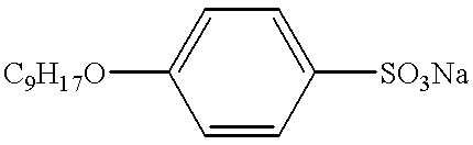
[C9H17O]C1=CC=C([SO3Na])C=C1
